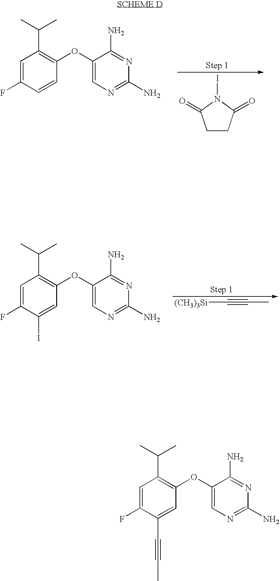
C1=C(F)C=CC(OC2=CN=C(N)N=C2N)=C1C(C)C.C1CC(=O)N(I)C1=O.C1=C(F)C(I)=CC(OC2=CN=C(N)N=C2N)=C1C(C)C.C(#CC)[(CH3)3Si].C1=C(F)C(C#CC)=CC(OC2=CN=C(N)N=C2N)=C1C(C)C
